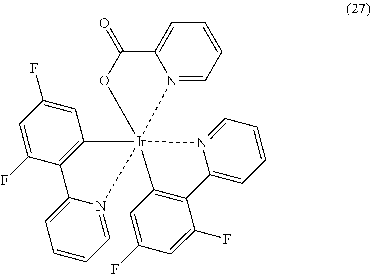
C1=C(F)C2=C(C=C1F)[Ir]13(N4=CC=CC=C24)(N2=CC=CC=C2C(=O)O1)C1=C(C(F)=CC(F)=C1)C1=CC=CC=N13
